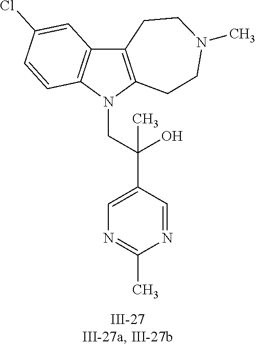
N1(CC(C2=CN=C(C)N=C2)(O)C)C2=C(C3=C1C=CC(Cl)=C3)CCN(C)CC2
